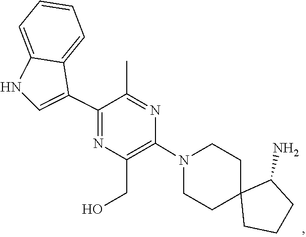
C1C2(CCN(C3=C(CO)N=C(C4=CNC5=CC=CC=C45)C(C)=N3)C1)CCCC2N
